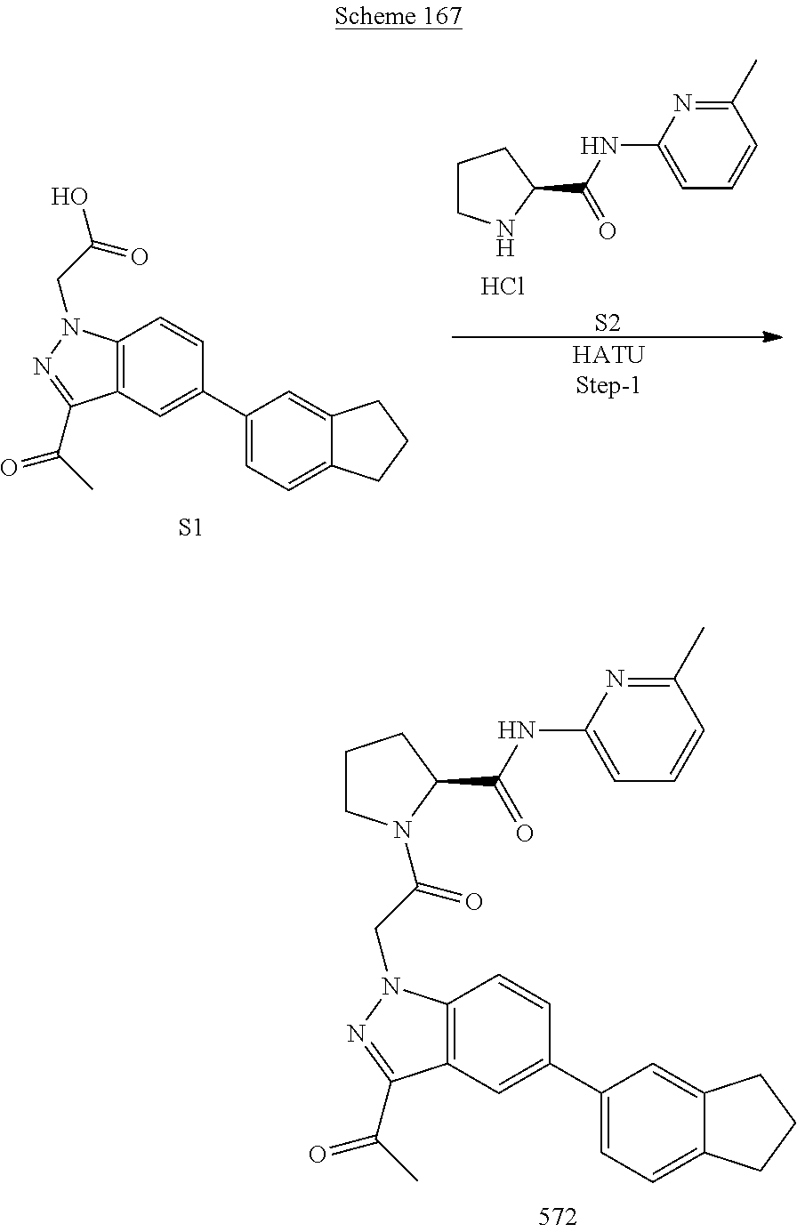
[HATUStep-1].C1CNC(C(NC2=CC=CC(C)=N2)=O)C1.Cl.[S2].[S1].C1(C2=CC3=C(C=C2)N(CC(O)=O)N=C3C(=O)C)=CC=C2C(=C1)CCC2.C1(C2=CC3=C(C=C2)N(CC(=O)N2CCCC2C(=O)NC2=CC=CC(C)=N2)N=C3C(=O)C)=CC=C2C(=C1)CCC2
